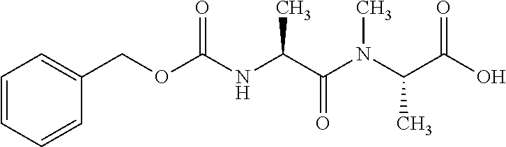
C1=CC=CC(COC(NC(C(N(C(C(O)=O)C)C)=O)C)=O)=C1
